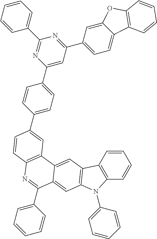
C12=C(C=CC=C1)C1=C(N2C2=CC=CC=C2)C=C2C(=C1)C1=C(N=C2C2=CC=CC=C2)C=CC(C2=CC=C(C3=CC(C4=CC=C5C(=C4)OC4=C5C=CC=C4)=NC(C4=CC=CC=C4)=N3)C=C2)=C1
